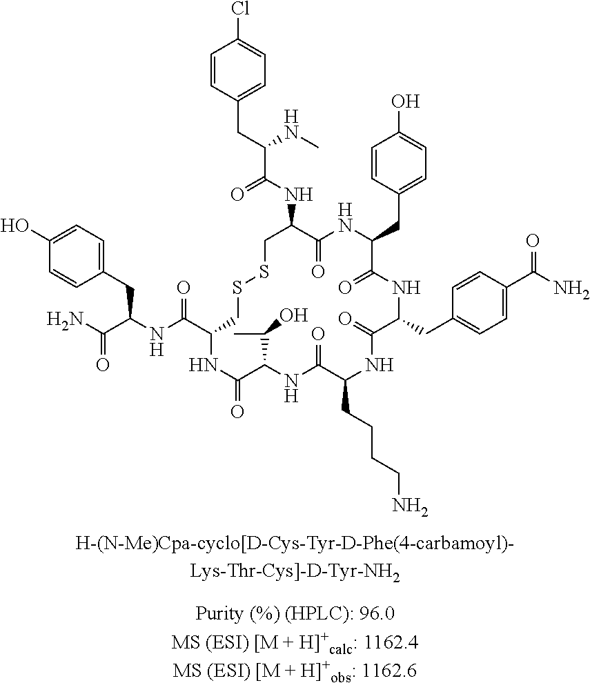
C1=CC(CC(C(NC2C(=O)NC(CC3=CC=C(O)C=C3)C(=O)NC(CC3=CC=C(C(=O)N)C=C3)C(=O)NC(CCCCN)C(=O)NC(C(C)O)C(=O)NC(C(=O)NC(CC3=CC=C(O)C=C3)C(=O)N)CSSC2)=O)NC)=CC=C1Cl
